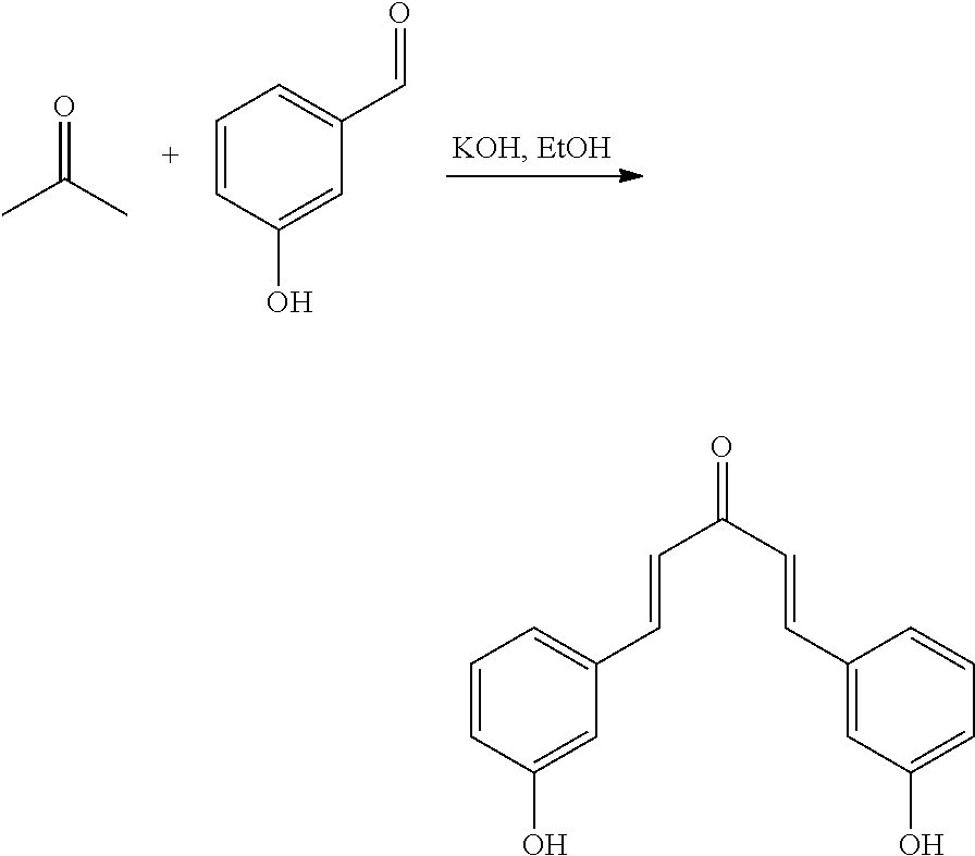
CC(C)=O.C1(O)=CC(C=O)=CC=C1.C1(O)=CC(C=CC(C=CC2=CC(O)=CC=C2)=O)=CC=C1
